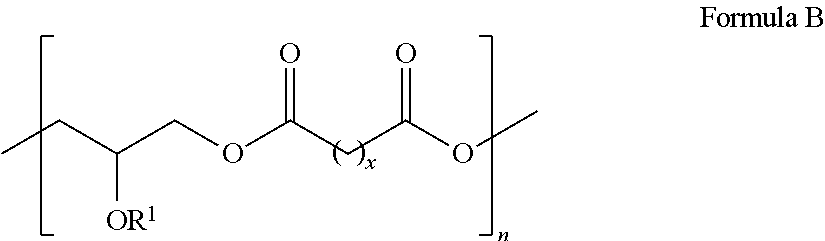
CCC(COC(CC(OC)=O)=O)[OR1]
